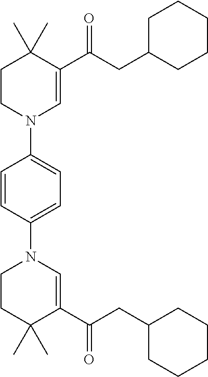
C1(C(CC2CCCCC2)=O)=CN(C2=CC=C(N3C=C(C(CC4CCCCC4)=O)C(C)(C)CC3)C=C2)CCC1(C)C
